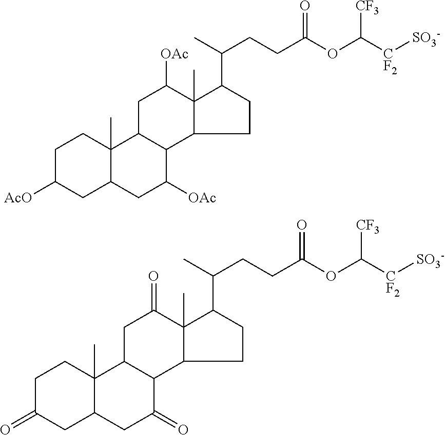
C(OC([CF2][SO3-])[CF3])(=O)CCC(C)C1C2(C)C(CC1)C1C(CC2=O)C2(C)C(CC1=O)CC(=O)CC2.C(OC([CF2][SO3-])[CF3])(=O)CCC(C)C1C2(C)C(CC1)C1C(CC2[OAc])C2(C)C(CC1[OAc])CC([AcO])CC2
